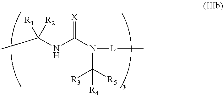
CC(NC(N([L]C)C([R5])([R3])[R4])=[X])([R1])[R2]
